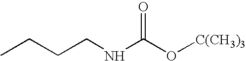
CCCCNC(O[C(CH3)3])=O
